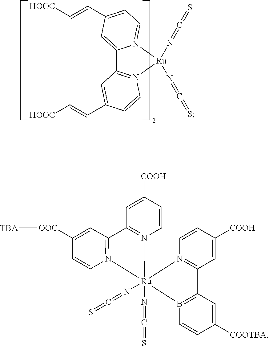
B12=C(C=C([COOTBA])C=C1)C1=N([Ru]23(N=C=S)(N=C=S)N2=C(C=C([COOH])C=C2)C2=N3C=CC([OOC][TBA])=C2)C=CC([COOH])=C1.C12=CC(C=C[HOOC])=CC=N1[Ru](N=C=S)(N=C=S)N1=C2C=C(C=C[HOOC])C=C1
